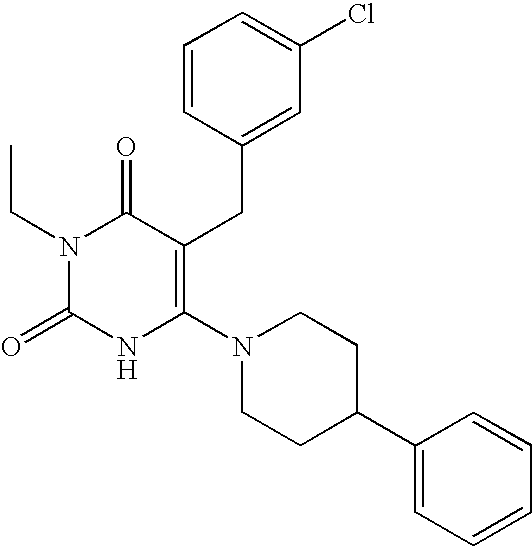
N1(CC)C(=O)NC(N2CCC(C3=CC=CC=C3)CC2)=C(CC2=CC(Cl)=CC=C2)C1=O
